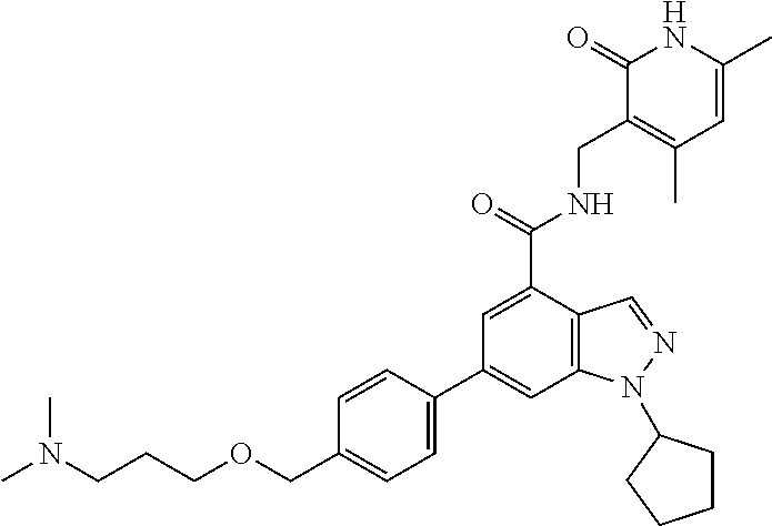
C1=CC(C2=CC3=C(C(C(NCC4=C(C)C=C(C)NC4=O)=O)=C2)C=NN3C2CCCC2)=CC=C1COCCCN(C)C
